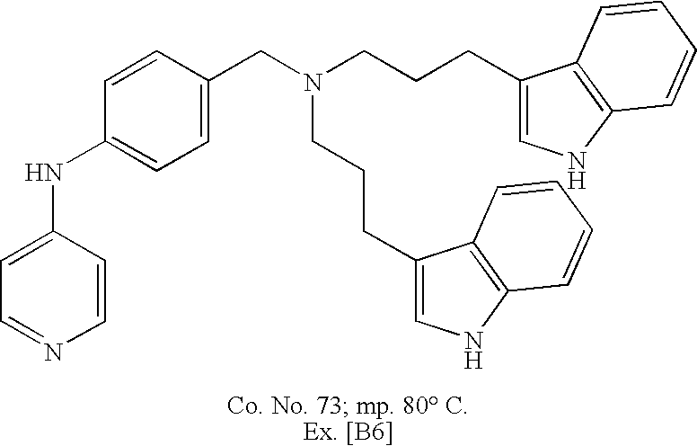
C1=C(NC2=CC=C(CN(CCCC3=CNC4=C3C=CC=C4)CCCC3=CNC4=C3C=CC=C4)C=C2)C=CN=C1
